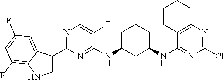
C1(C2=NC(C)=C(F)C(NC3CC(NC4=NC(Cl)=NC5=C4CCCC5)CCC3)=N2)=CNC2=C(F)C=C(F)C=C12
